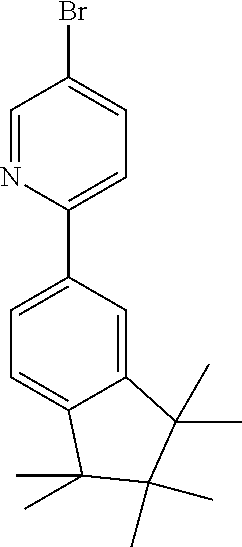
C1=NC(C2=CC=C3C(=C2)C(C)(C)C(C)(C)C3(C)C)=CC=C1Br
